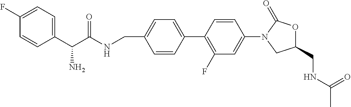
C1=CC(C2=C(F)C=C(N3CC(CNC(C)=O)OC3=O)C=C2)=CC=C1CNC(C(C1=CC=C(F)C=C1)N)=O
